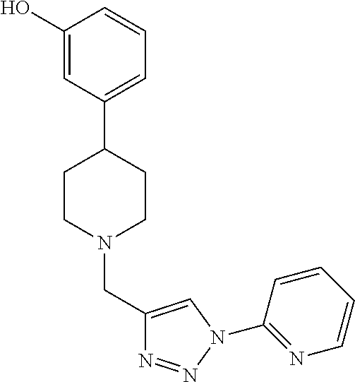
C1(O)=CC(C2CCN(CC3=CN(C4=NC=CC=C4)N=N3)CC2)=CC=C1
